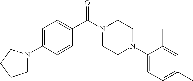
C1=C(N2CCCC2)C=CC(C(N2CCN(C3=CC=C(C)C=C3C)CC2)=O)=C1
